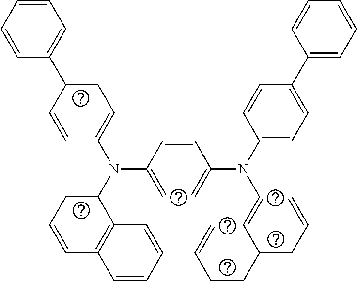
C(=CC(=C)N(C1CC=CC2=C1C=CC=C2)C1=CCC(C2=CC=CC=C2)C=C1)C(=C)N(C1=CC=C(C2=CC=CC=C2)C=C1)C=CC(CC=C)CCC=C
